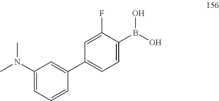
C1(N(C)C)=CC=CC(C2=CC=C(B(O)O)C(F)=C2)=C1
